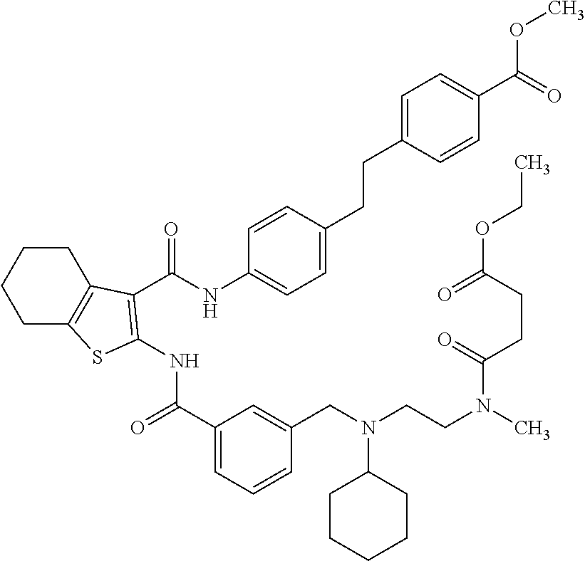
C1(C(=O)NC2=C(C(=O)NC3=CC=C(CCC4=CC=C(C(OC)=O)C=C4)C=C3)C3=C(CCCC3)S2)=CC=CC(CN(CCN(C)C(CCC(=O)OCC)=O)C2CCCCC2)=C1
